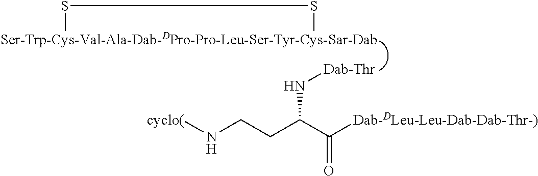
[Ser-Trp-Cys-Val-Ala-Dab-DPro-Pro-Leu-Ser-Tyr-Cys-Sar-Dab]1SS1.[Dab-Thr]NC(CCN[cyclo(])C([Dab-DLeu-Leu-Dab-Dab-Thr-)])=O
